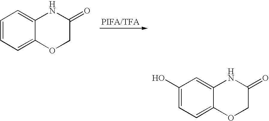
C1=CC=C2C(=C1)NC(=O)CO2.C1(O)=CC=C2C(=C1)NC(=O)CO2
